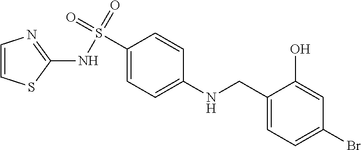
C1(CNC2=CC=C(S(=O)(=O)NC3=NC=CS3)C=C2)=CC=C(Br)C=C1O
